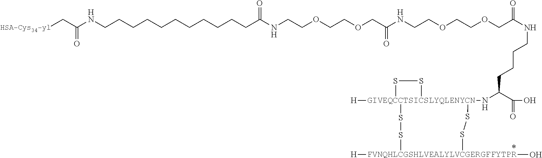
C(C(NCCOCCOCC(NCCCCC(N[GIVEQCCTSICSLYQLENYCN]12([H])(SS[FVNQHLCGSHLVEALYLVCGERGFFYTPR]([H])(O)SS1)SS2)C(O)=O)=O)=O)OCCOCCNC(CCCCCCCCCCCNC(=O)C[HSA-Cys34-yl])=O
